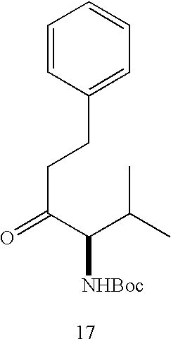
C1=CC(CCC(C([NHBoc])C(C)C)=O)=CC=C1
